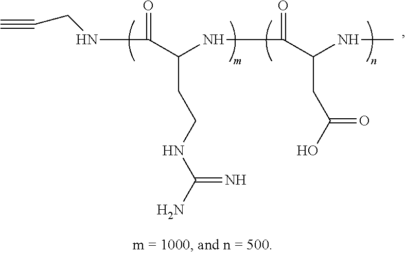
N(C(=O)C(NC)CC(O)=O)C(C(=O)NCC#C)CCNC(N)=N
